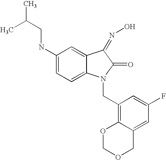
N(C1=CC=C2C(=C1)C(=NO)C(=O)N2CC1=C2C(=CC(F)=C1)COCO2)CC(C)C
